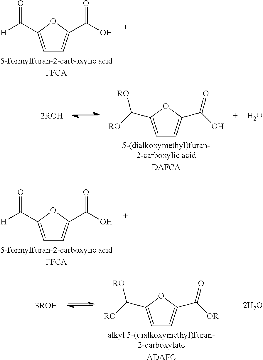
C1=C(C([H])=O)OC(C(O)=O)=C1.[5-formylfuran-2-carboxylic acid].[FFCA].C1=C(C([H])=O)OC(C(O)=O)=C1.[5-formylfuran-2-carboxylic acid].[FFCA].C1=C(C([RO])[RO])OC(C(O)=O)=C1.[5-(dialkoxymethyl)furan-2-carboxylic acid].[DAFCA].[2ROH].O.C1=C(C([RO])[RO])OC(C([OR])=O)=C1.[alkyl 5-(dialkoxymethyl)furan-2-carboxylate].[ADAFC].[3ROH].[2H2O]
